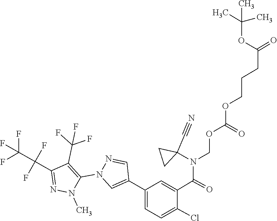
N1(C)C(N2C=C(C3=CC=C(Cl)C(C(=O)N(COC(OCCCC(OC(C)(C)C)=O)=O)C4(C#N)CC4)=C3)C=N2)=C(C(F)(F)F)C(C(F)(C(F)(F)F)F)=N1
